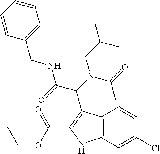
C12=C(C=C(Cl)C=C1)NC(C(OCC)=O)=C2C(N(CC(C)C)C(=O)C)C(NCC1=CC=CC=C1)=O
